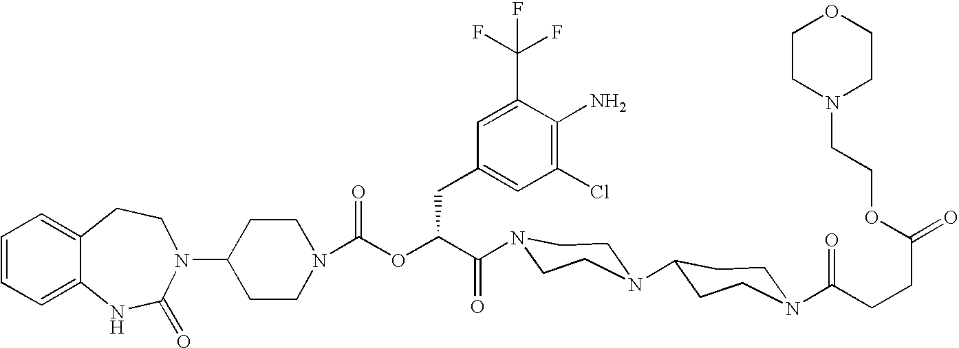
C12=CC=CC=C1NC(=O)N(C1CCN(C(OC(C(=O)N3CCN(C4CCN(C(CCC(=O)OCCN5CCOCC5)=O)CC4)CC3)CC3=CC(Cl)=C(N)C(C(F)(F)F)=C3)=O)CC1)CC2
